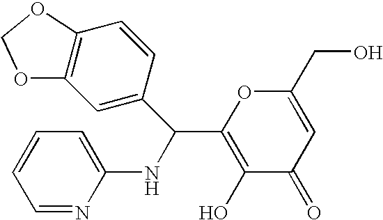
C1=NC(NC(C2=C(O)C(=O)C=C(CO)O2)C2=CC3=C(C=C2)OCO3)=CC=C1
